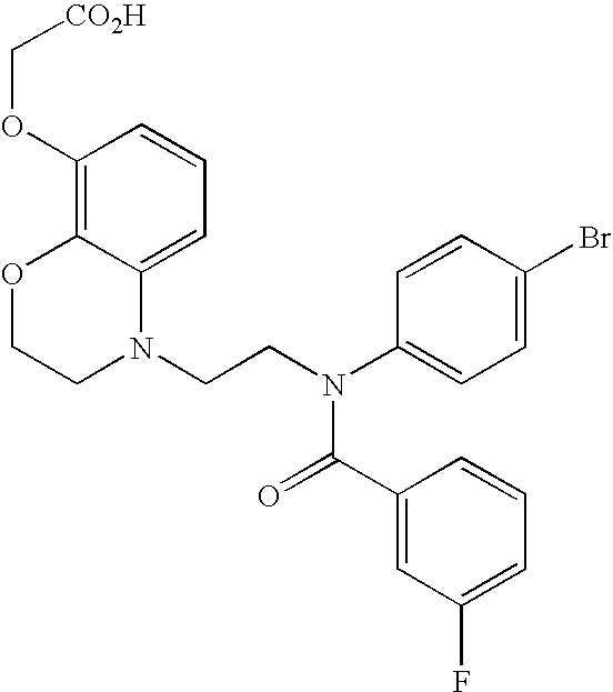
C1=C2C(=C(OC[CO2H])C=C1)OCCN2CCN(C1=CC=C(Br)C=C1)C(=O)C1=CC(F)=CC=C1
